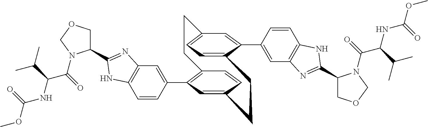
C1=CC(C2=C3C=CC(=C2)CCC2=CC=C(C=C2C2=CC4=C(C=C2)NC(C2COCN2C(C(NC(OC)=O)C(C)C)=O)=N4)CC3)=CC2=C1NC(C1COCN1C(=O)C(NC(OC)=O)C(C)C)=N2
